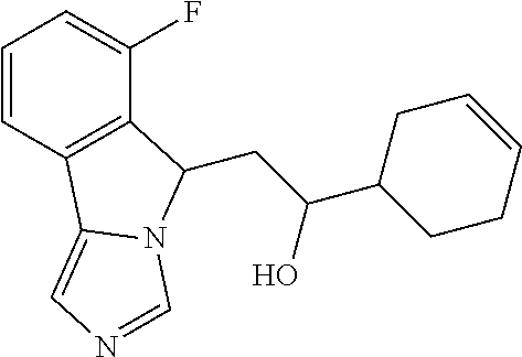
C(C(O)C1CCC=CC1)C1C2=C(C=CC=C2F)C2=CN=CN21
